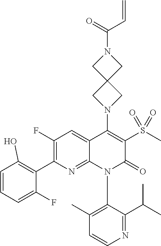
C1(N2C3=NC(C4=C(O)C=CC=C4F)=C(F)C=C3C(N3CC4(C3)CN(C(C=C)=O)C4)=C(S(C)(=O)=O)C2=O)=C(C)C=CN=C1C(C)C
